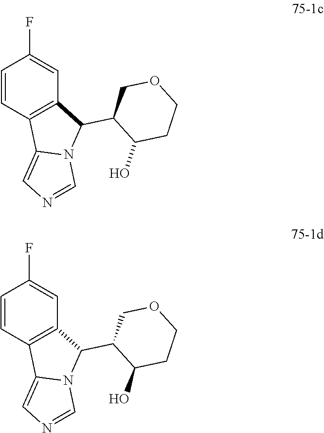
C1=CC2=C(C=C1F)C(C1C(O)CCOC1)N1C2=CN=C1.C1=CC2=C(C=C1F)C(C1C(O)CCOC1)N1C2=CN=C1
